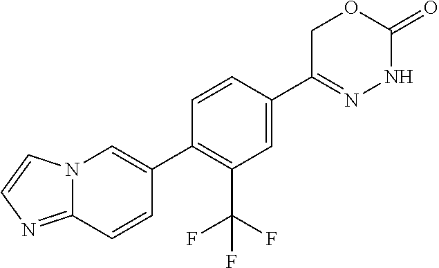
C1=CC(C2=CN3C(=NC=C3)C=C2)=C(C(F)(F)F)C=C1C1=NNC(=O)OC1
